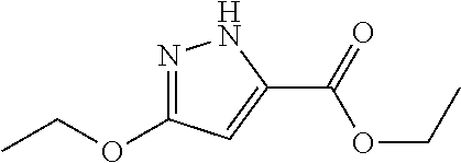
N1=C(OCC)C=C(C(OCC)=O)N1
